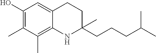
C1(O)=C(C)C(C)=C2C(=C1)CCC(CCCC(C)C)(C)N2
